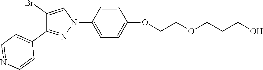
C1(Br)=CN(C2=CC=C(OCCOCCCO)C=C2)N=C1C1=CC=NC=C1
